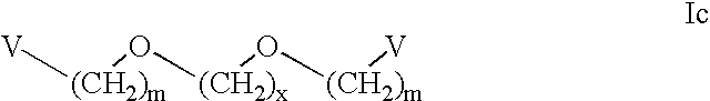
[V][(CH2)m]O[(CH2)x]O[(CH2)m][V]
